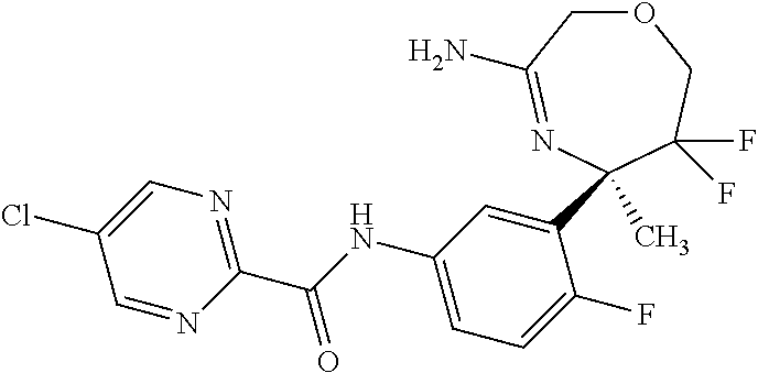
O1CC(N)=NC(C2=CC(NC(C3=NC=C(Cl)C=N3)=O)=CC=C2F)(C)C(F)(F)C1
